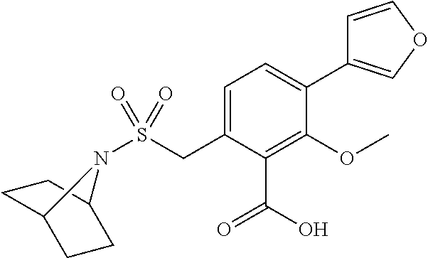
S(CC1=CC=C(C2=COC=C2)C(OC)=C1C(O)=O)(=O)(=O)N1C2CCC1CC2
